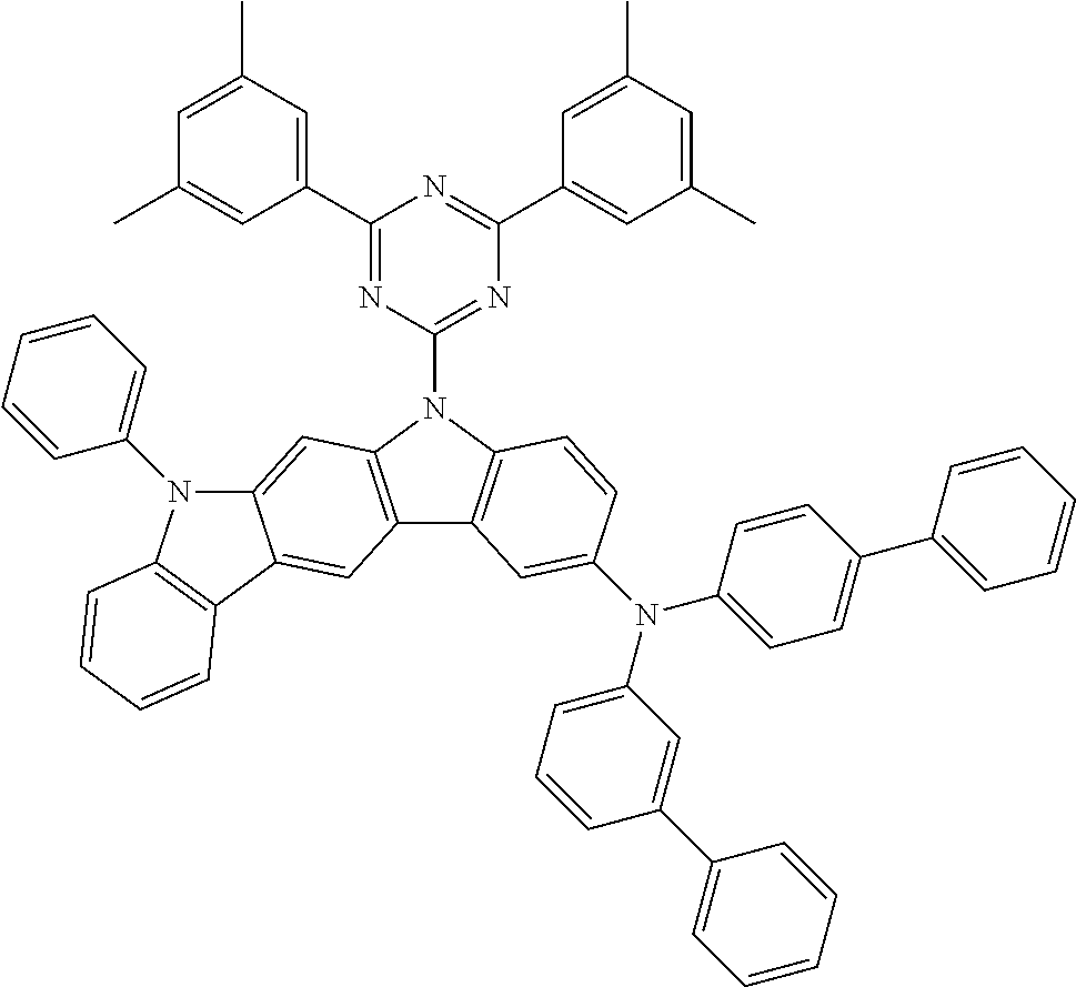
C1(C2=CC(C)=CC(C)=C2)=NC(N2C3=C(C4=C2C=C2C(=C4)C4=C(N2C2=CC=CC=C2)C=CC=C4)C=C(N(C2=CC=CC(C4=CC=CC=C4)=C2)C2=CC=C(C4=CC=CC=C4)C=C2)C=C3)=NC(C2=CC(C)=CC(C)=C2)=N1
